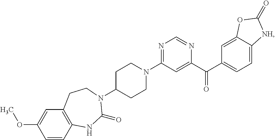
N1=C(N2CCC(N3C(=O)NC4=C(C=C(OC)C=C4)CC3)CC2)C=C(C(C2=CC=C3C(=C2)OC(=O)[NH]3)=O)N=C1
